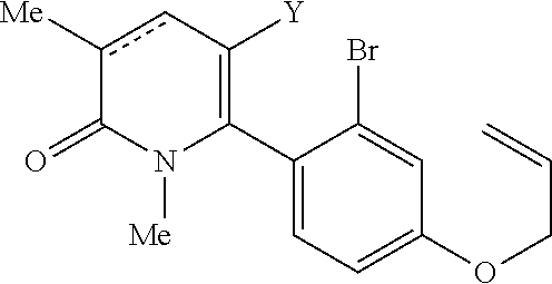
C1(C2=C([Y])cc([Me])C(=O)N2[Me])=CC=C(OCC=C)C=C1Br
